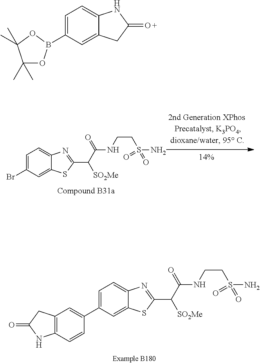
C12=C(C=CC(C3=CC=C4C(=C3)SC(C(C(=O)NCCS(N)(=O)=O)[SO2Me])=N4)=C1)NC(=O)C2.C1=C(Br)C=C2C(=C1)N=C(C(C(=O)NCCS(N)(=O)=O)[SO2Me])S2.C1(C)(C)OB(C2=CC=C3C(=C2)CC(=O)N3)OC1(C)C
